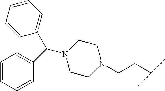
N1(CCC(C)C)CCN(C(C2=CC=CC=C2)C2=CC=CC=C2)CC1
